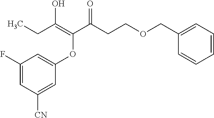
C1=CC=C(COCCC(C(=C(CC)O)OC2=CC(F)=CC([CN])=C2)=O)C=C1
